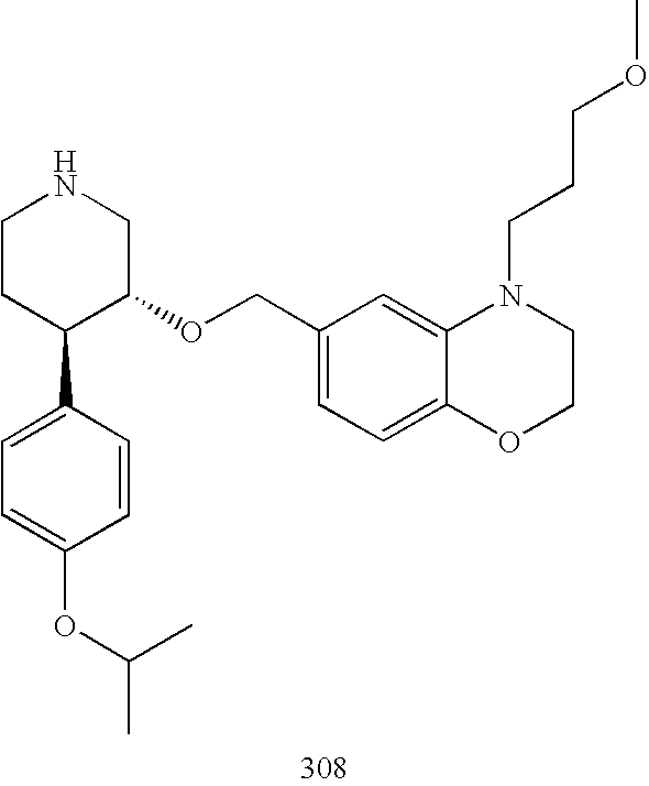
C1CC(C2=CC=C(OC(C)C)C=C2)C(OCC2=CC=C3C(=C2)N(CCCOC)CCO3)CN1
